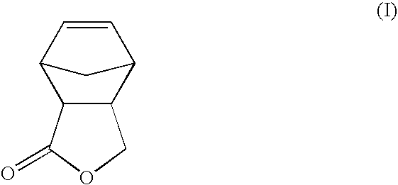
C1=CC2C3C(C1C2)COC3=O
